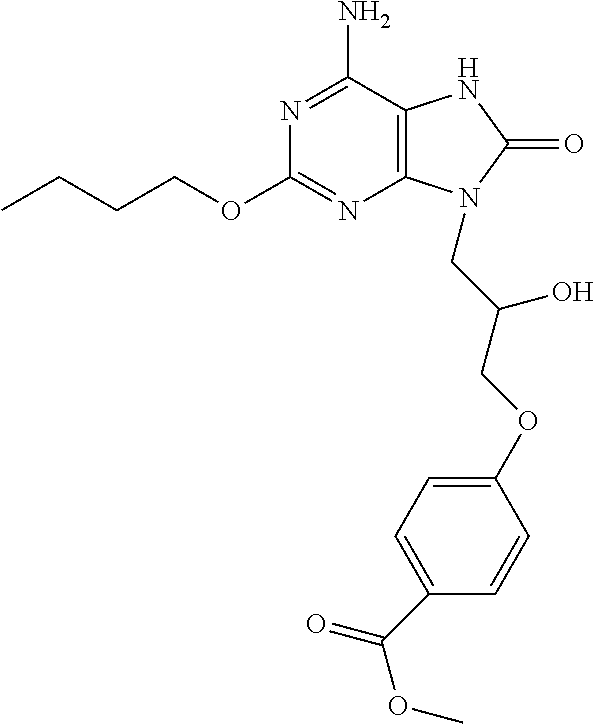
C1(N)=NC(OCCCC)=NC2=C1NC(=O)N2CC(COC1=CC=C(C(OC)=O)C=C1)O
